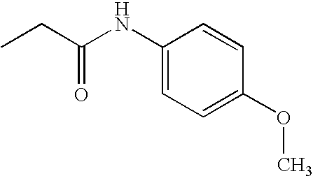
CCC(=O)NC1=CC=C(OC)C=C1
